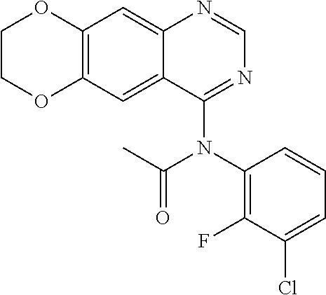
C12=C(C=C3C(=C1)N=CN=C3N(C1=C(F)C(Cl)=CC=C1)C(C)=O)OCCO2
